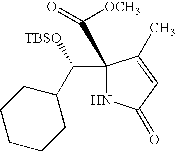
C1(C(C2CCCCC2)[TBSO])(C(=O)[OCH3])NC(=O)C=C1C
